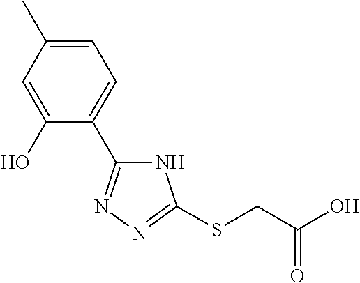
C1=C(C)C=C(O)C(C2=NN=C(SCC(=O)O)N2)=C1
